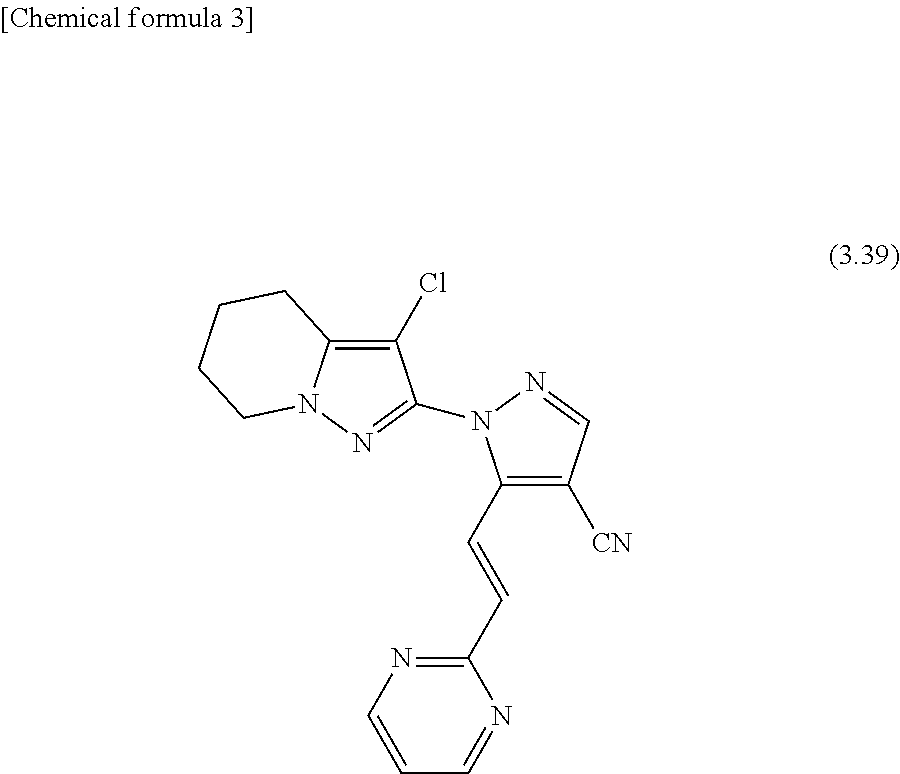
C1(Cl)=C2N(N=C1N1C(C=CC3=NC=CC=N3)=C([CN])C=N1)CCCC2
